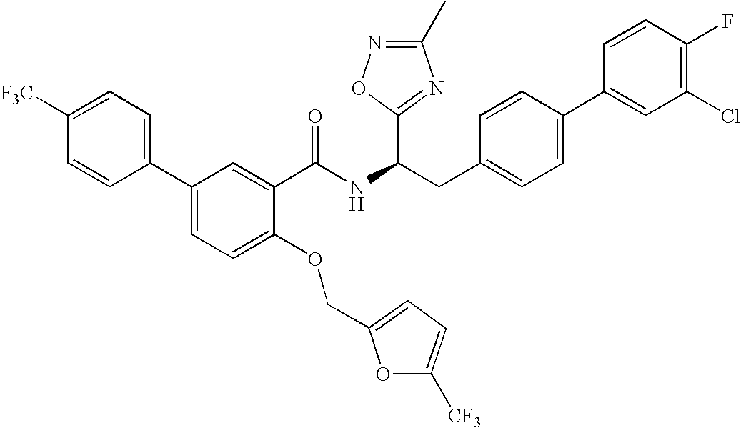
C1=C([F3C])C=CC(C2=CC=C(OCC3=CC=C([CF3])O3)C(C(NC(CC3=CC=C(C4=CC(Cl)=C(F)C=C4)C=C3)C3=NC(C)=NO3)=O)=C2)=C1
